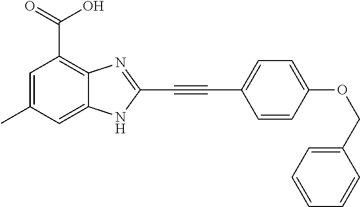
C(C1=NC2=C(C(=O)O)C=C(C)C=C2N1)#CC1=CC=C(OCC2=CC=CC=C2)C=C1
